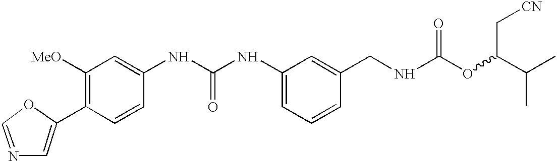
C1=C(C2=C([MeO])C=C(NC(NC3=CC=CC(CNC(OC(C(C)C)C[CN])=O)=C3)=O)C=C2)OC=N1
